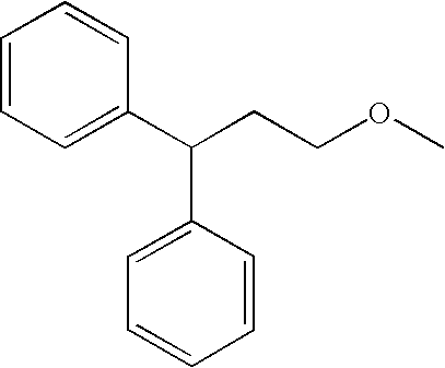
C1=CC=C(C(CCOC)C2=CC=CC=C2)C=C1
